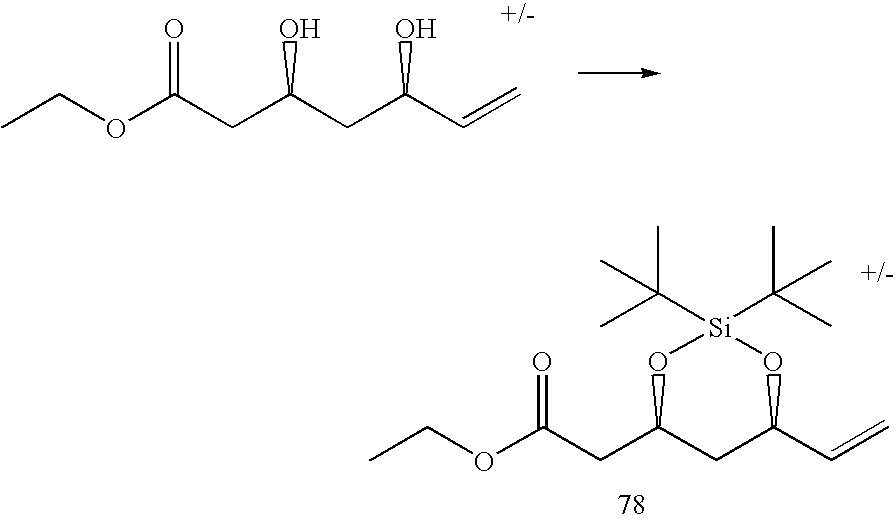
CCOC(CC(CC(C=C)O)O)=O.CCOC(CC1CC(C=C)O[Si](C(C)(C)C)(C(C)(C)C)O1)=O
